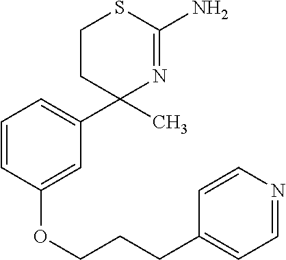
C1CC(C2=CC=CC(OCCCC3=CC=NC=C3)=C2)(C)N=C(N)S1
